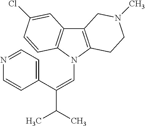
C12=C(N(C=C(C3=CC=NC=C3)C(C)C)C3=C1C=C(Cl)C=C3)CCN(C)C2
